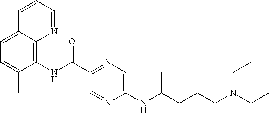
C12=CC=C(C)C(NC(C3=NC=C(NC(CCCN(CC)CC)C)N=C3)=O)=C1N=CC=C2
